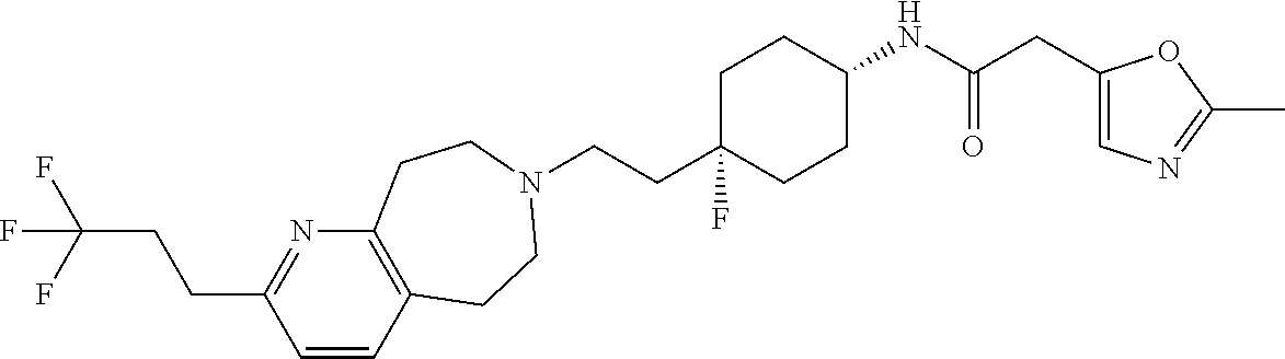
C1=CC2=C(N=C1CCC(F)(F)F)CCN(CCC1(F)CCC(NC(CC3=CN=C(C)O3)=O)CC1)CC2
